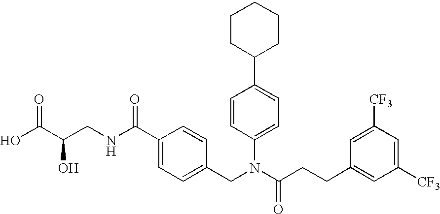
OC(C(CNC(C1=CC=C(CN(C(CCC2=CC([CF3])=CC([CF3])=C2)=O)C2=CC=C(C3CCCCC3)C=C2)C=C1)=O)O)=O
